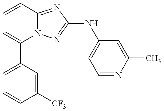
C1=C(C2=CC=CC3=NC(NC4=CC=NC(C)=C4)=NN23)C=C([CF3])C=C1
